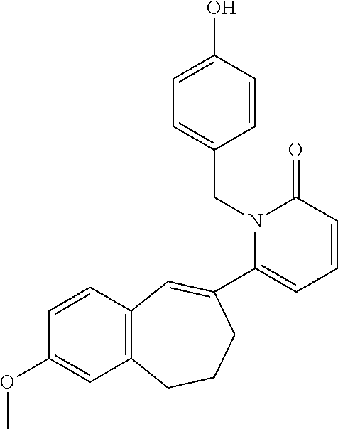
C1=CC(O)=CC=C1CN1C(C2=CC3=C(C=C(OC)C=C3)CCC2)=CC=CC1=O
